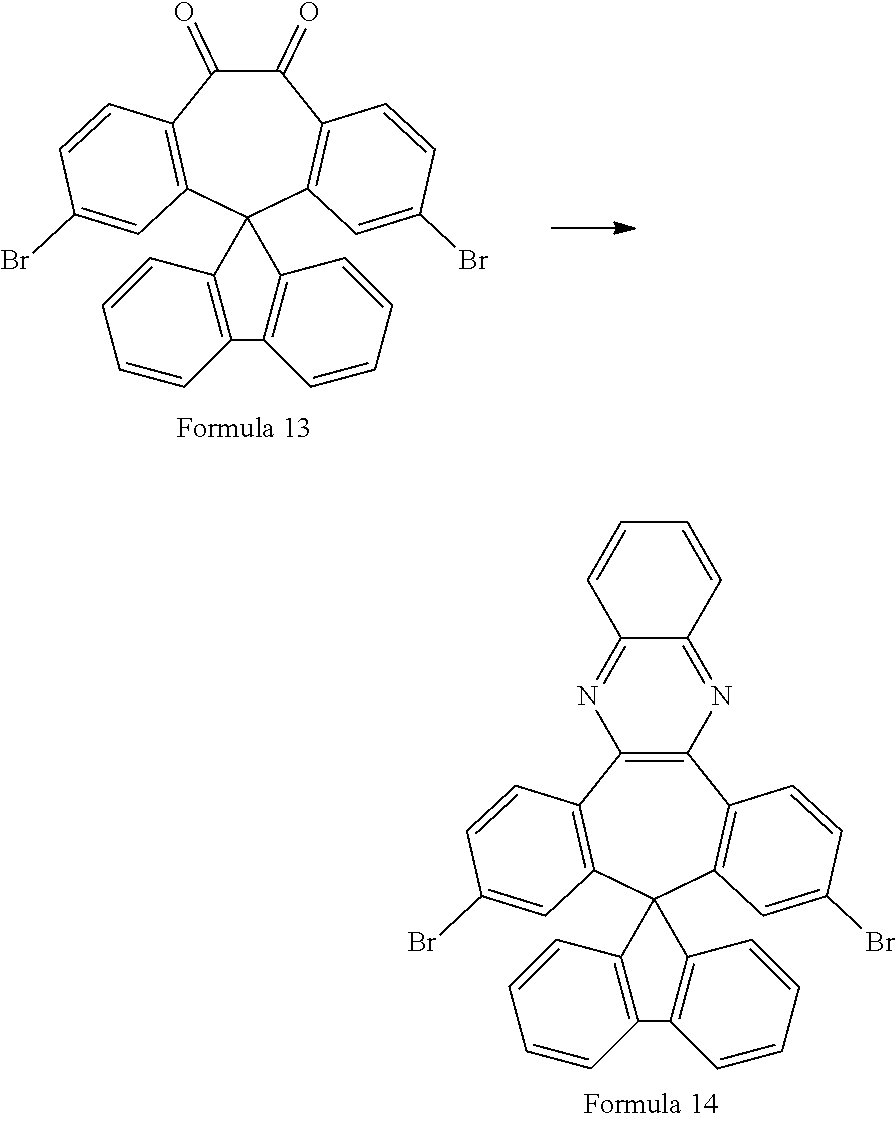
C1(=O)C(=O)C2=C(C3(C4=C1C=CC(Br)=C4)C1=C(C=CC=C1)C1=C3C=CC=C1)C=C(Br)C=C2.C12=C(C3=C(C4(C5=C1C=CC(Br)=C5)C1=C(C=CC=C1)C1=C4C=CC=C1)C=C(Br)C=C3)N=C1C(=N2)C=CC=C1
